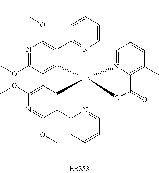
C1=C(C)C=CN2=C1C1=C(OC)N=C(OC)C=C1[Ir]213(N2=CC=C(C)C=C2C2=C1C=C(OC)N=C2OC)N1=CC=CC(C)=C1C(=O)O3
